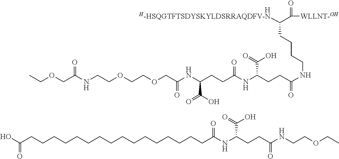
C(CCCC(C(=O)[WLLNT-OH])[H-HSQGTFTSDYSKYLDSRRAQDFV-N])NC(CCC(NC(CCC(NC(=O)COCCOCCNC(COCC)=O)C(O)=O)=O)C(O)=O)=O.[H].OC(CCCCCCCCCCCCCCCCC(NC(CCC(=O)NCCOCC)C(O)=O)=O)=O
